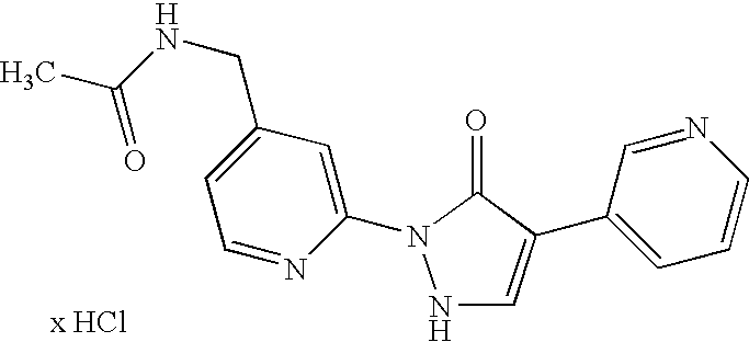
N1C=C(C2=CC=CN=C2)C(=O)N1C1=CC(CNC(=O)C)=CC=N1
